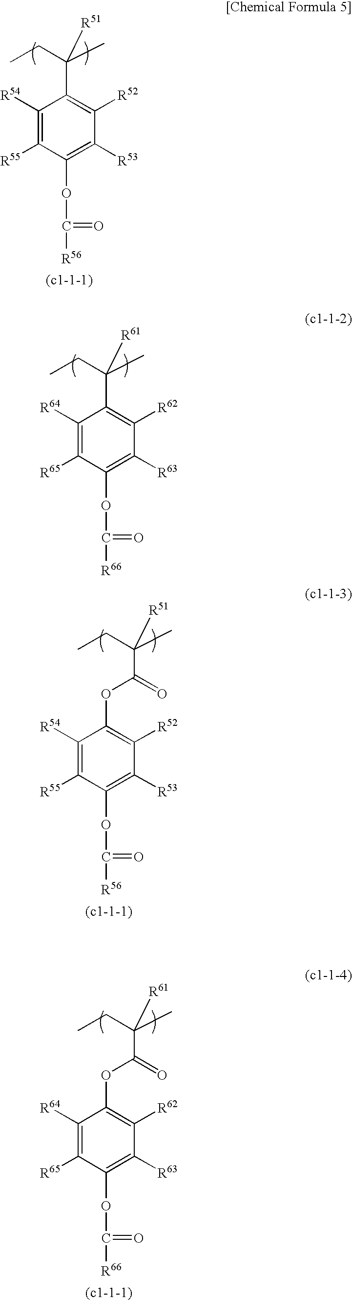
C1([R64])=C([R65])C(OC(=O)[R66])=C([R63])C([R62])=C1C(CC)(C)[R61].C1([R54])=C([R55])C(OC(=O)[R56])=C([R53])C([R52])=C1C(CC)(C)[R51].C1([R54])=C([R55])C(OC(=O)[R56])=C([R53])C([R52])=C1OC(C(CC)(C)[R51])=O.C1([R64])=C([R65])C(OC(=O)[R66])=C([R63])C([R62])=C1OC(C(CC)(C)[R61])=O
